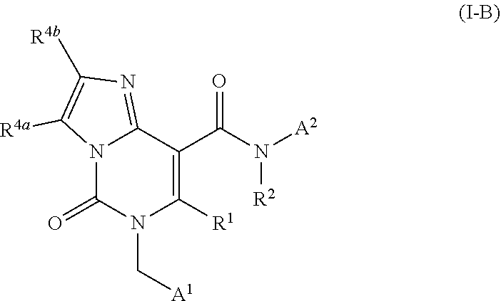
N12C(=O)N(C[A1])C([R1])=C(C(N([A2])[R2])=O)C1=NC([R4b])=C2[R4a]
